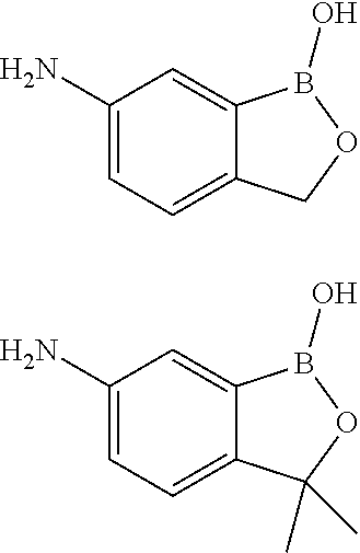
C1(N)=CC=C2C(=C1)B(O)OC2.C1(N)=CC=C2C(=C1)B(O)OC2(C)C
